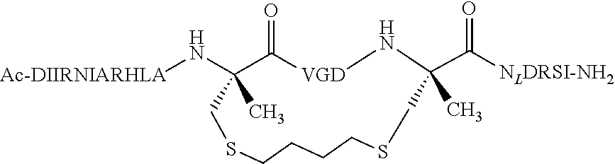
N([Ac-DIIRNIARHLA])C1(C)C(=O)[VGD]NC(C([NLDRSI-NH2])=O)(C)CSCCCCSC1
